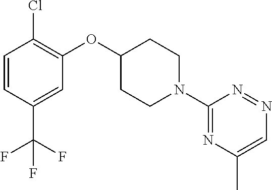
C1=CC(C(F)(F)F)=CC(OC2CCN(C3=NC(C)=CN=N3)CC2)=C1Cl
